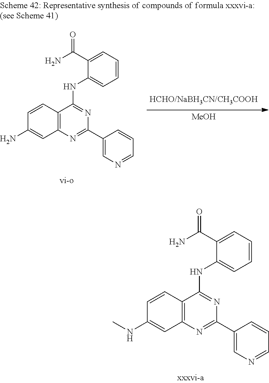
[MeOH].C12=C(N=C(C3=CN=CC=C3)N=C1NC1=CC=CC=C1C(N)=O)C=C(N)C=C2.C12=C(N=C(C3=CN=CC=C3)N=C1NC1=CC=CC=C1C(N)=O)C=C(NC)C=C2
